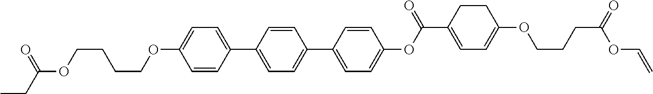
C1=CC(C2=CC=C(C3=CC=C(OC(=O)C4=CC=C(OCCCC(OC=C)=O)CC4)C=C3)C=C2)=CC=C1OCCCCOC(CC)=O
